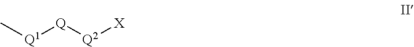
[Q1]([Q][Q2][X])C
